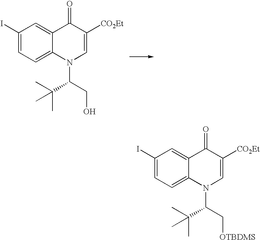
C1([CO2Et])=CN(C(CO)C(C)(C)C)C2=CC=C(I)C=C2C1=O.C1([CO2Et])=CN(C(C[OTBDMS])C(C)(C)C)C2=CC=C(I)C=C2C1=O
